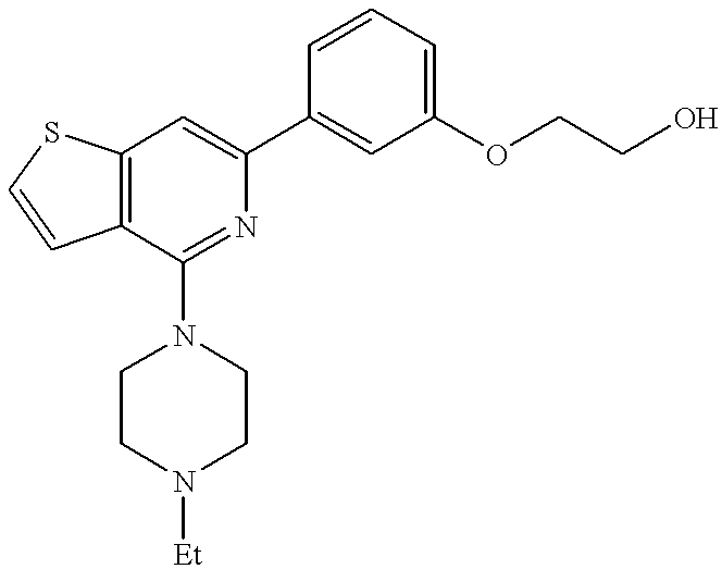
C12=C(C(N3CCN([Et])CC3)=NC(C3=CC(OCCO)=CC=C3)=C1)C=CS2
